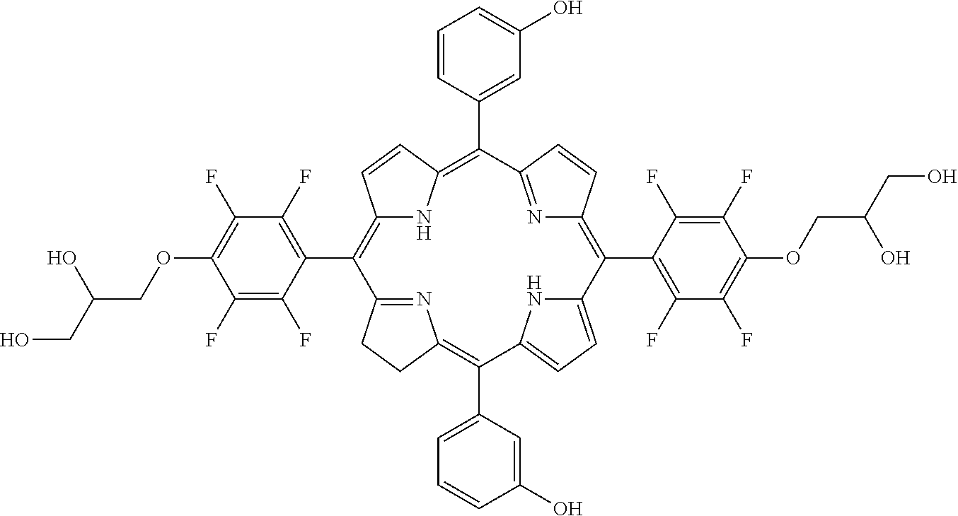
C12=C(C3=C(F)C(F)=C(OCC(CO)O)C(F)=C3F)C3=NC(=C(C4=CC=CC(O)=C4)C4=CC=C(N4)C(C4=C(F)C(F)=C(OCC(CO)O)C(F)=C4F)=C4N=C(C(C5=CC(O)=CC=C5)=C(N1)C=C2)C=C4)CC3
